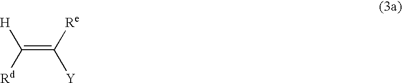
C(=C([Re])[Y])([H])[Rd]
